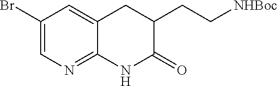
N1C(=O)C(CC[NHBoc])CC2=CC(Br)=CN=C12
